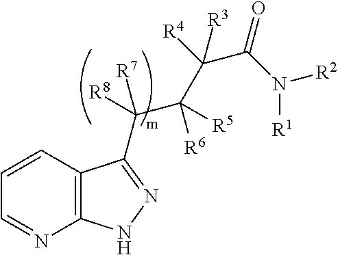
C1=CC2=C(N=C1)NN=C2C([R8])([R7])C([R6])(C([R3])([R4])C(N([R1])[R2])=O)[R5]
